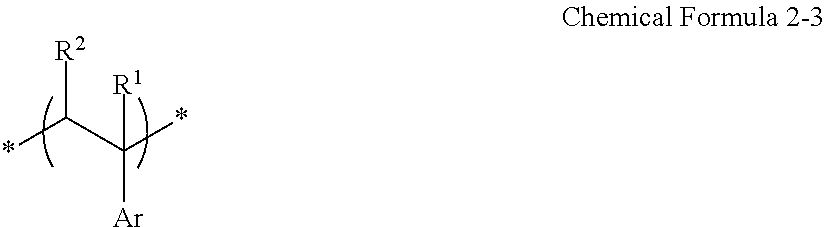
[R2]C(C(*)([R1])[Ar])*
